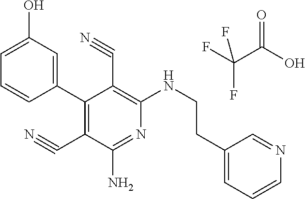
C1(C2=C(C#N)C(N)=NC(NCCC3=CC=CN=C3)=C2C#N)=CC(O)=CC=C1.FC(F)(C(=O)O)F
